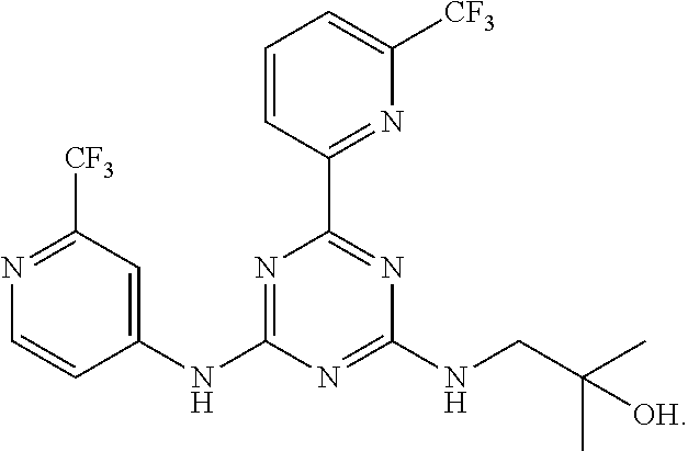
C1(NCC(C)([OH])C)=NC(NC2=CC([CF3])=NC=C2)=NC(C2=NC([CF3])=CC=C2)=N1
